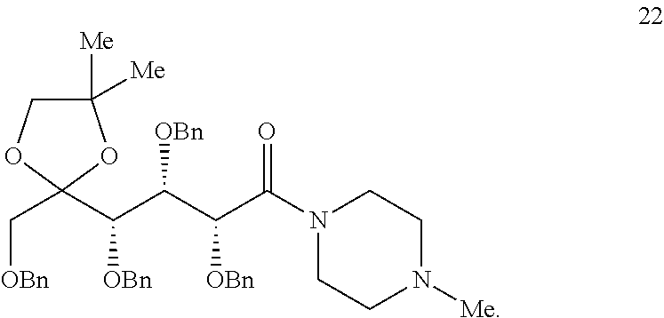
C1([Me])([Me])COC(C[OBn])(C([OBn])C(C(C(N2CCN([Me])CC2)=O)[OBn])[OBn])O1
